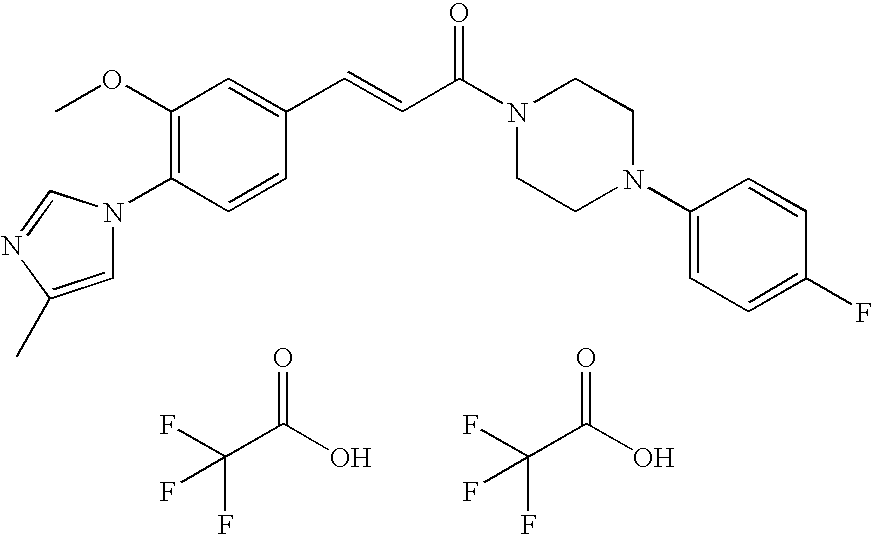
C1(OC)=C(N2C=C(C)N=C2)C=CC(C=CC(N2CCN(C3=CC=C(F)C=C3)CC2)=O)=C1.C(C(O)=O)(F)(F)F.C(C(O)=O)(F)(F)F
